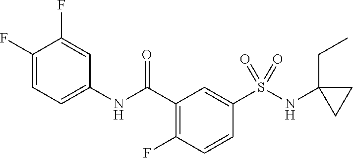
C1(F)=CC=C(NC(C2=C(F)C=CC(S(NC3(CC)CC3)(=O)=O)=C2)=O)C=C1F
